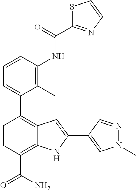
C1=CC(NC(C2=NC=CS2)=O)=C(C)C(C2=C3C(=C(C(N)=O)C=C2)NC(C2=CN(C)N=C2)=C3)=C1
